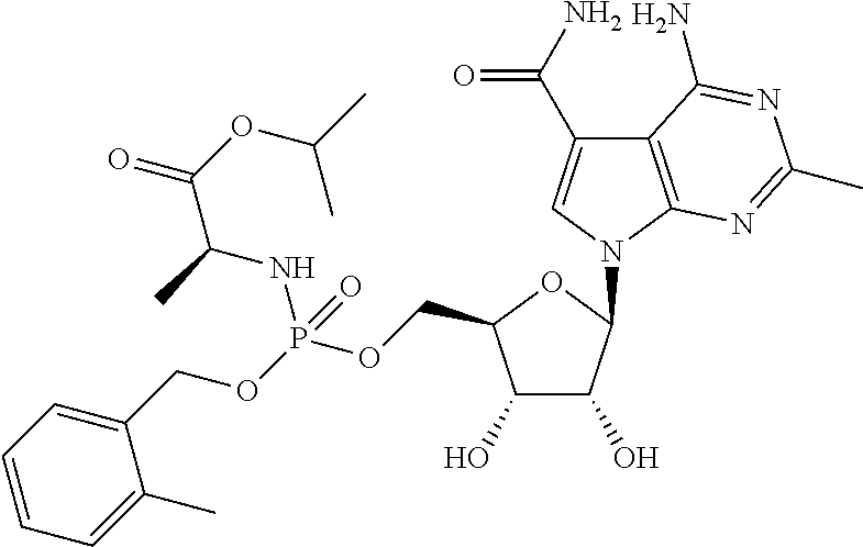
C12=C(N(C3C(O)C(O)C(COP(OCC4=CC=CC=C4C)(=O)NC(C(OC(C)C)=O)C)O3)C=C1C(N)=O)N=C(C)N=C2N
